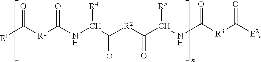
[E1]C([R1]C(NC([R4])C([R2]C(C([R5])NC(=O)[R3]C([E2])=O)=O)=O)=O)=O
